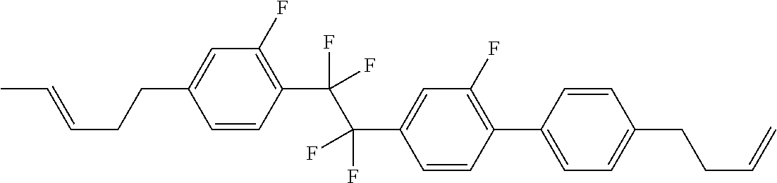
C1=CC(C(C(C2=CC(F)=C(C3=CC=C(CCC=C)C=C3)C=C2)(F)F)(F)F)=C(F)C=C1CCC=CC
